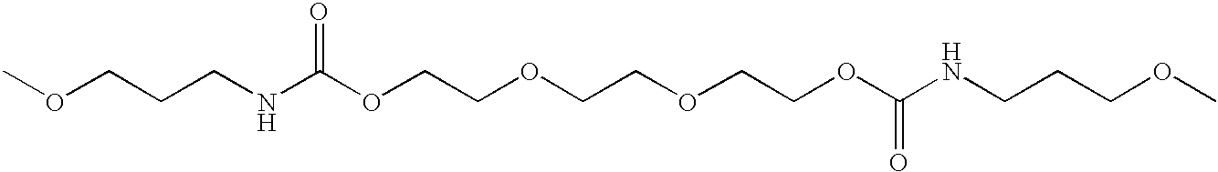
COCCCNC(OCCOCCOCCOC(NCCCOC)=O)=O
